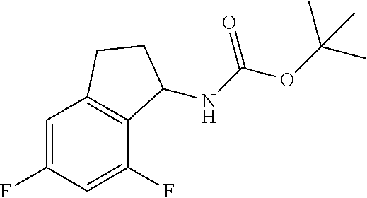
C1=C(F)C=C(F)C2=C1CCC2NC(OC(C)(C)C)=O
